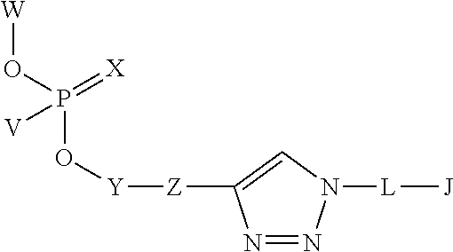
[W]OP(O[Y][Z]C1=CN([L][J])N=N1)(=[X])[V]
